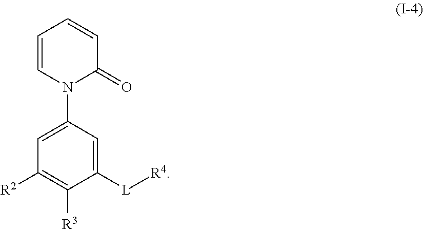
C1=CN(C2=CC([R2])=C([R3])C([L][R4])=C2)C(=O)C=C1
